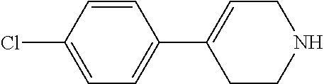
C1=C(Cl)C=CC(C2=CCNCC2)=C1
